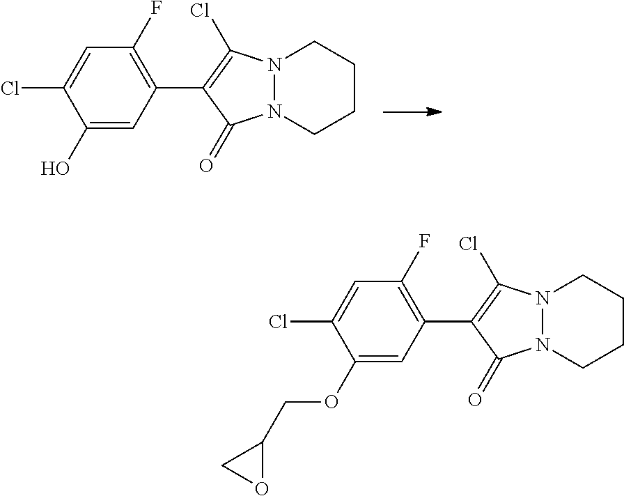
C1(O)=CC(C2=C(Cl)N3N(C2=O)CCCC3)=C(F)C=C1Cl.C1(OCC2CO2)=CC(C2=C(Cl)N3N(C2=O)CCCC3)=C(F)C=C1Cl
